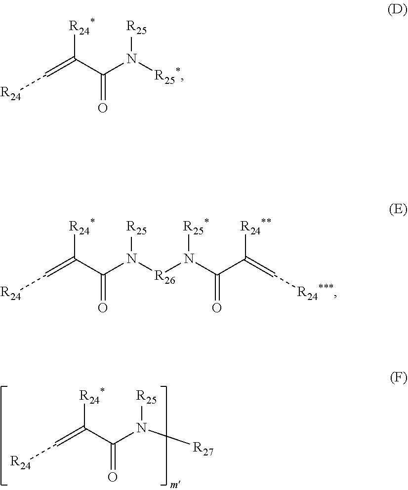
[R24]C=C(C(N([R27])[R25])=O)[R24*].[R24]C=C(C(N([R25*])[R25])=O)[R24*].[R24]C=C(C(N([R26]N(C(C([R24**])=C[R24***])=O)[R25*])[R25])=O)[R24*]
